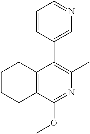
C1CCC2=C(C1)C(OC)=NC(C)=C2C1=CN=CC=C1
